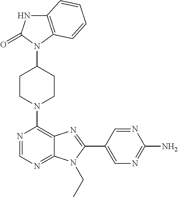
C12=C(N(C3CCN(C4=C5C(=NC=N4)N(CC)C(C4=CN=C(N)N=C4)=N5)CC3)C(=O)N1)C=CC=C2
